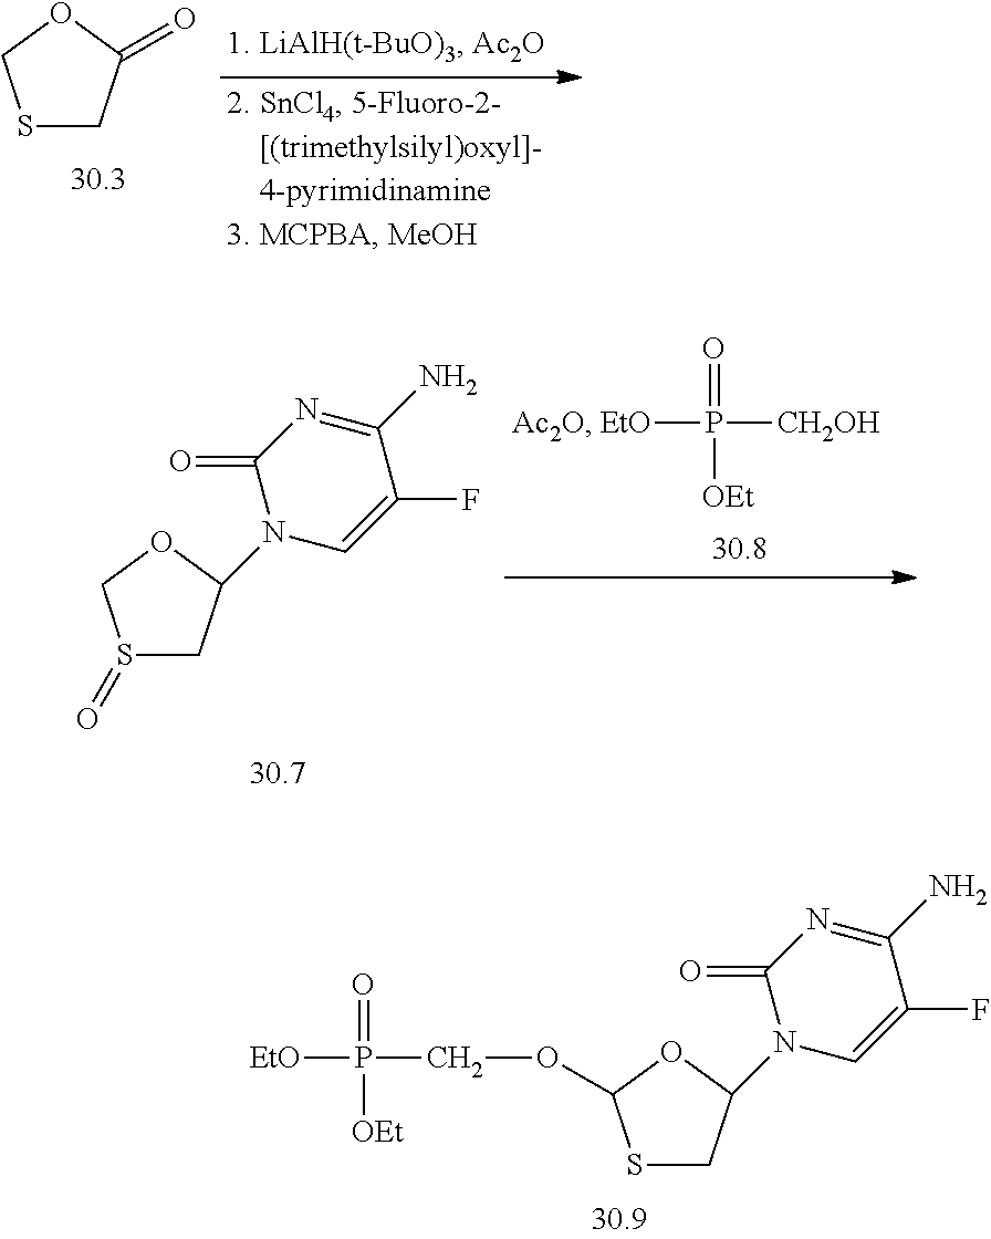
S1CC(N2C=C(F)C(N)=NC2=O)OC1OCP([EtO])(=O)[OEt].S1CC(=O)OC1.S1(=O)CC(N2C=C(F)C(N)=NC2=O)OC1.[EtO]P([CH2OH])(=O)[OEt]
